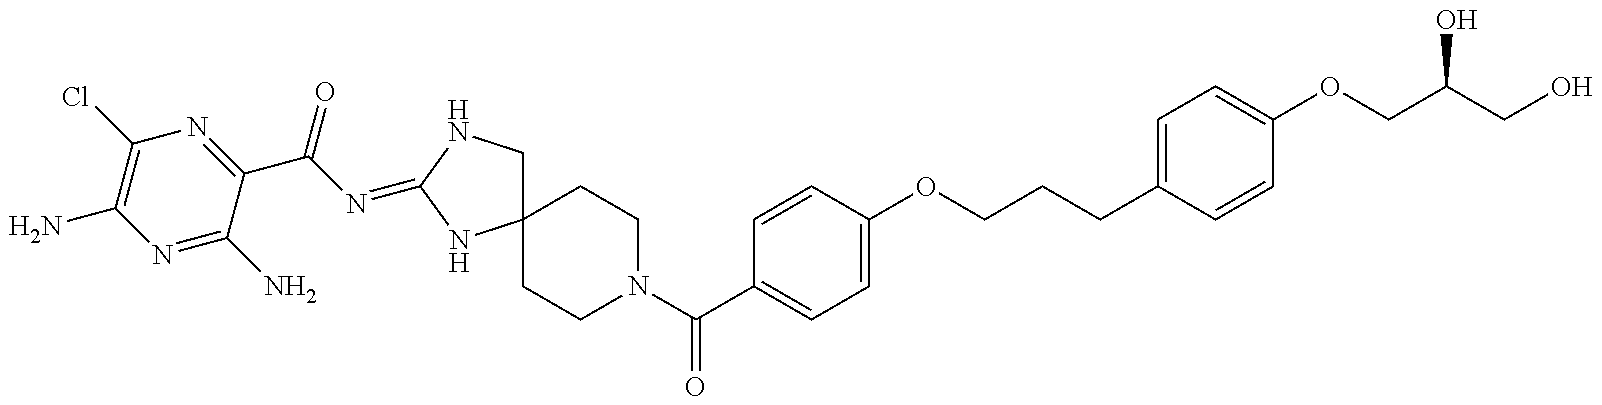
N1=C(N)C(C(N=C2NCC3(N2)CCN(C(C2=CC=C(OCCCC4=CC=C(OCC(CO)O)C=C4)C=C2)=O)CC3)=O)=NC(Cl)=C1N
